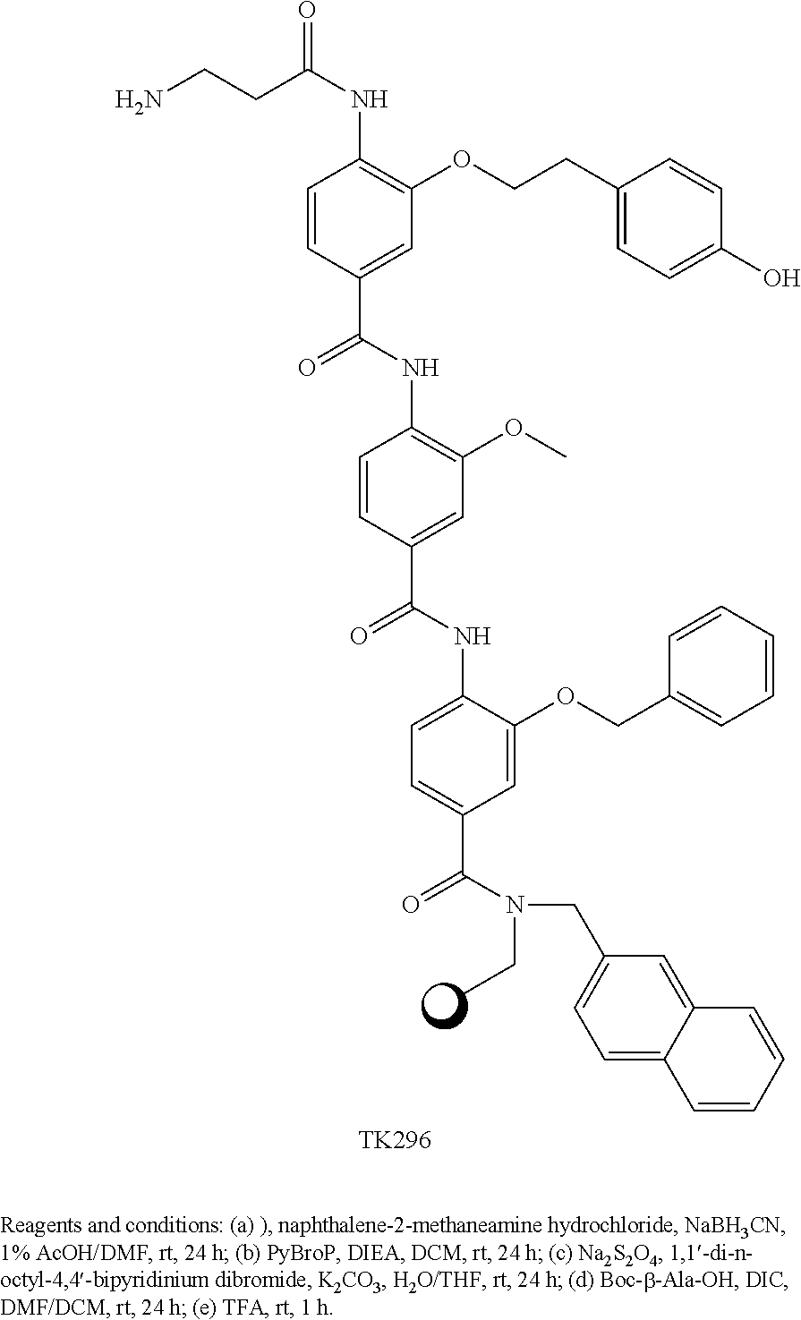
C(C1=CC=C2C(=C1)C=CC=C2)N(CC)C(=O)C1=CC=C(NC(C2=CC(OC)=C(NC(C3=CC(OCCC4=CC=C(O)C=C4)=C(NC(CCN)=O)C=C3)=O)C=C2)=O)C(OCC2=CC=CC=C2)=C1.[TK296]
